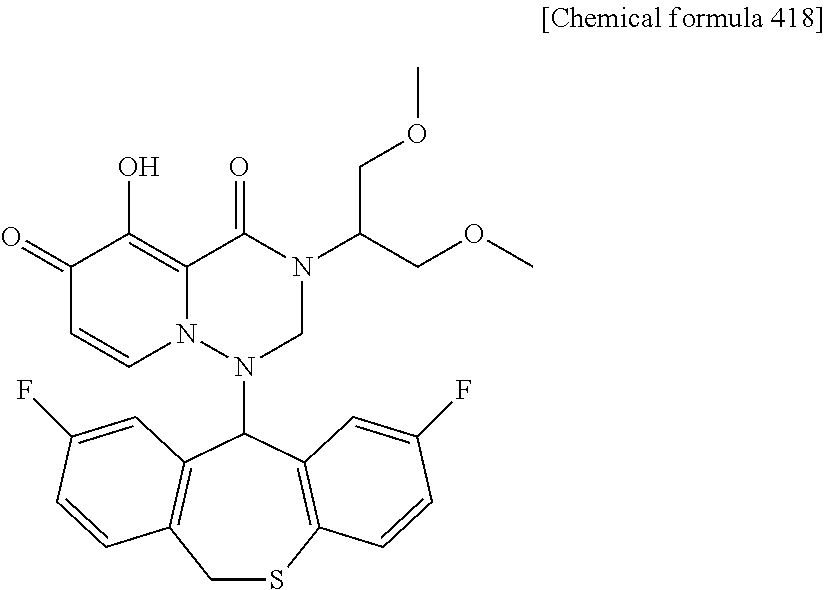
C1SC2=C(C(N3N4C(=C(O)C(=O)C=C4)C(=O)N(C(COC)COC)C3)C3=C1C=CC(F)=C3)C=C(F)C=C2
